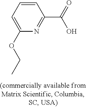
C1(OCC)=CC=CC(C(O)=O)=N1
